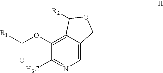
[R1]C(=O)OC1=C2C(=CN=C1C)COC2[R2]
